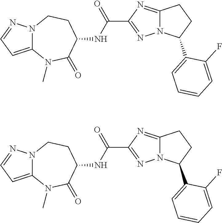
C12=NC(C(=O)NC3CCN4C(=CC=N4)N(C)C3=O)=NN1C(C1=CC=CC=C1F)CC2.C12=NC(C(=O)NC3CCN4C(=CC=N4)N(C)C3=O)=NN1C(C1=CC=CC=C1F)CC2
